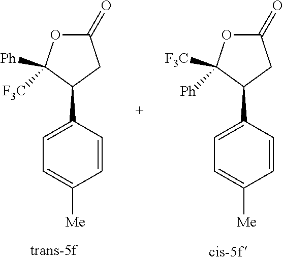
C1(=O)OC([Ph])([F3C])C(C2=CC=C([Me])C=C2)C1.C1(=O)OC([F3C])([Ph])C(C2=CC=C([Me])C=C2)C1
